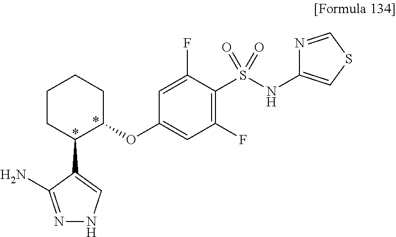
C1(OC2=CC(F)=C(S(NC3=CSC=N3)(=O)=O)C(F)=C2)CCCCC1C1=CNN=C1N
